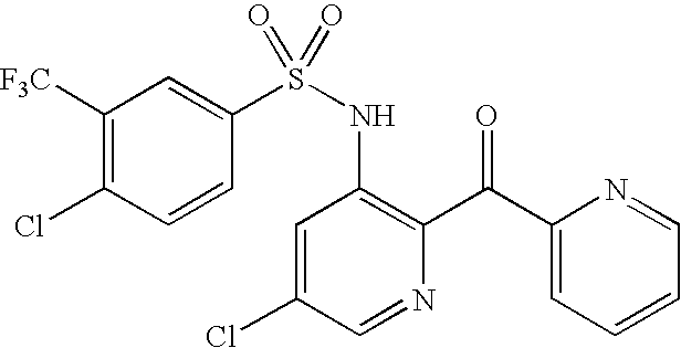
C1([F3C])=C(Cl)C=CC(S(NC2=C(C(C3=CC=CC=N3)=O)N=CC(Cl)=C2)(=O)=O)=C1
